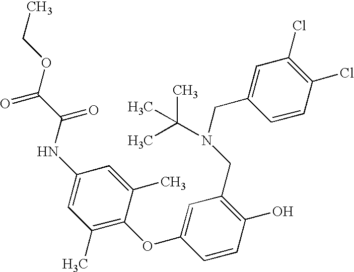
C1(O)=C(CN(C(C)(C)C)CC2=CC(Cl)=C(Cl)C=C2)C=C(OC2=C(C)C=C(NC(C(OCC)=O)=O)C=C2C)C=C1
